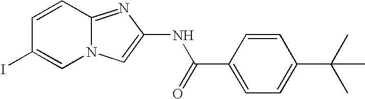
C1=CC2=NC(NC(C3=CC=C(C(C)(C)C)C=C3)=O)=CN2C=C1I
